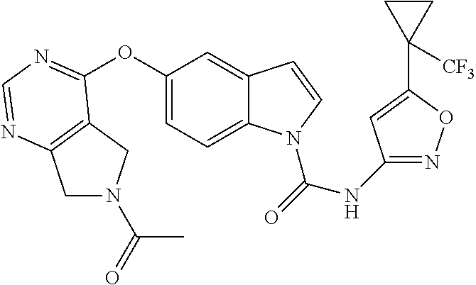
O(C1=CC=C2C(=C1)C=CN2C(=O)NC1=NOC(C2([CF3])CC2)=C1)C1=NC=NC2=C1CN(C(=O)C)C2
